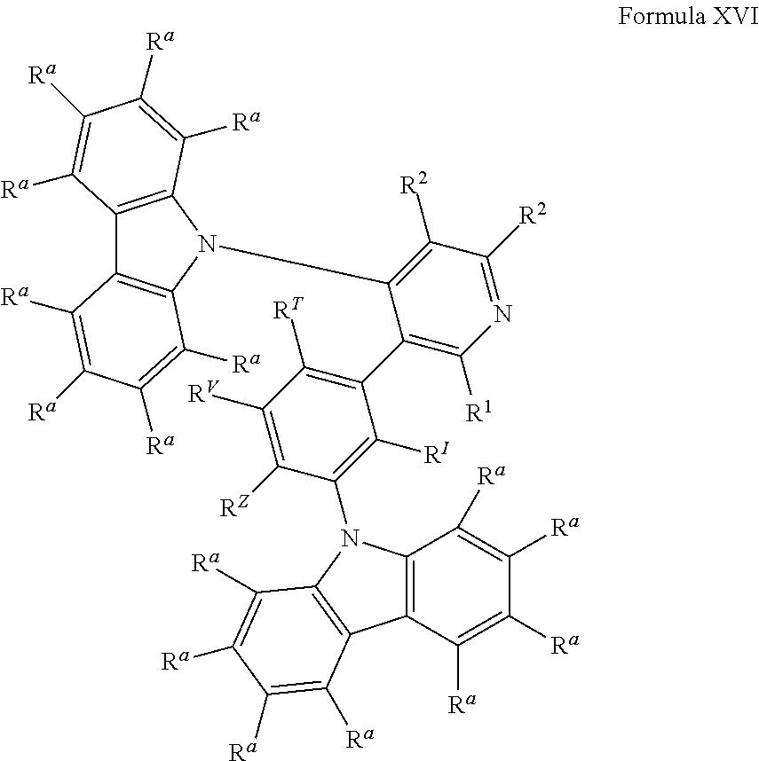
C12=C(C([Ra])=C([Ra])C([Ra])=C1[Ra])C1=C(N2C2=C([RI])C(C3=C([R1])N=C([R2])C([R2])=C3N3C4=C(C5=C3C([Ra])=C([Ra])C([Ra])=C5[Ra])C([Ra])=C([Ra])C([Ra])=C4[Ra])=C([RT])C([RV])=C2[RZ])C([Ra])=C([Ra])C([Ra])=C1[Ra]
